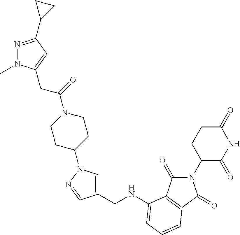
N1=C(C2CC2)C=C(CC(=O)N2CCC(N3C=C(CNC4=CC=CC5=C4C(=O)N(C4C(=O)NC(=O)CC4)C5=O)C=N3)CC2)N1C
